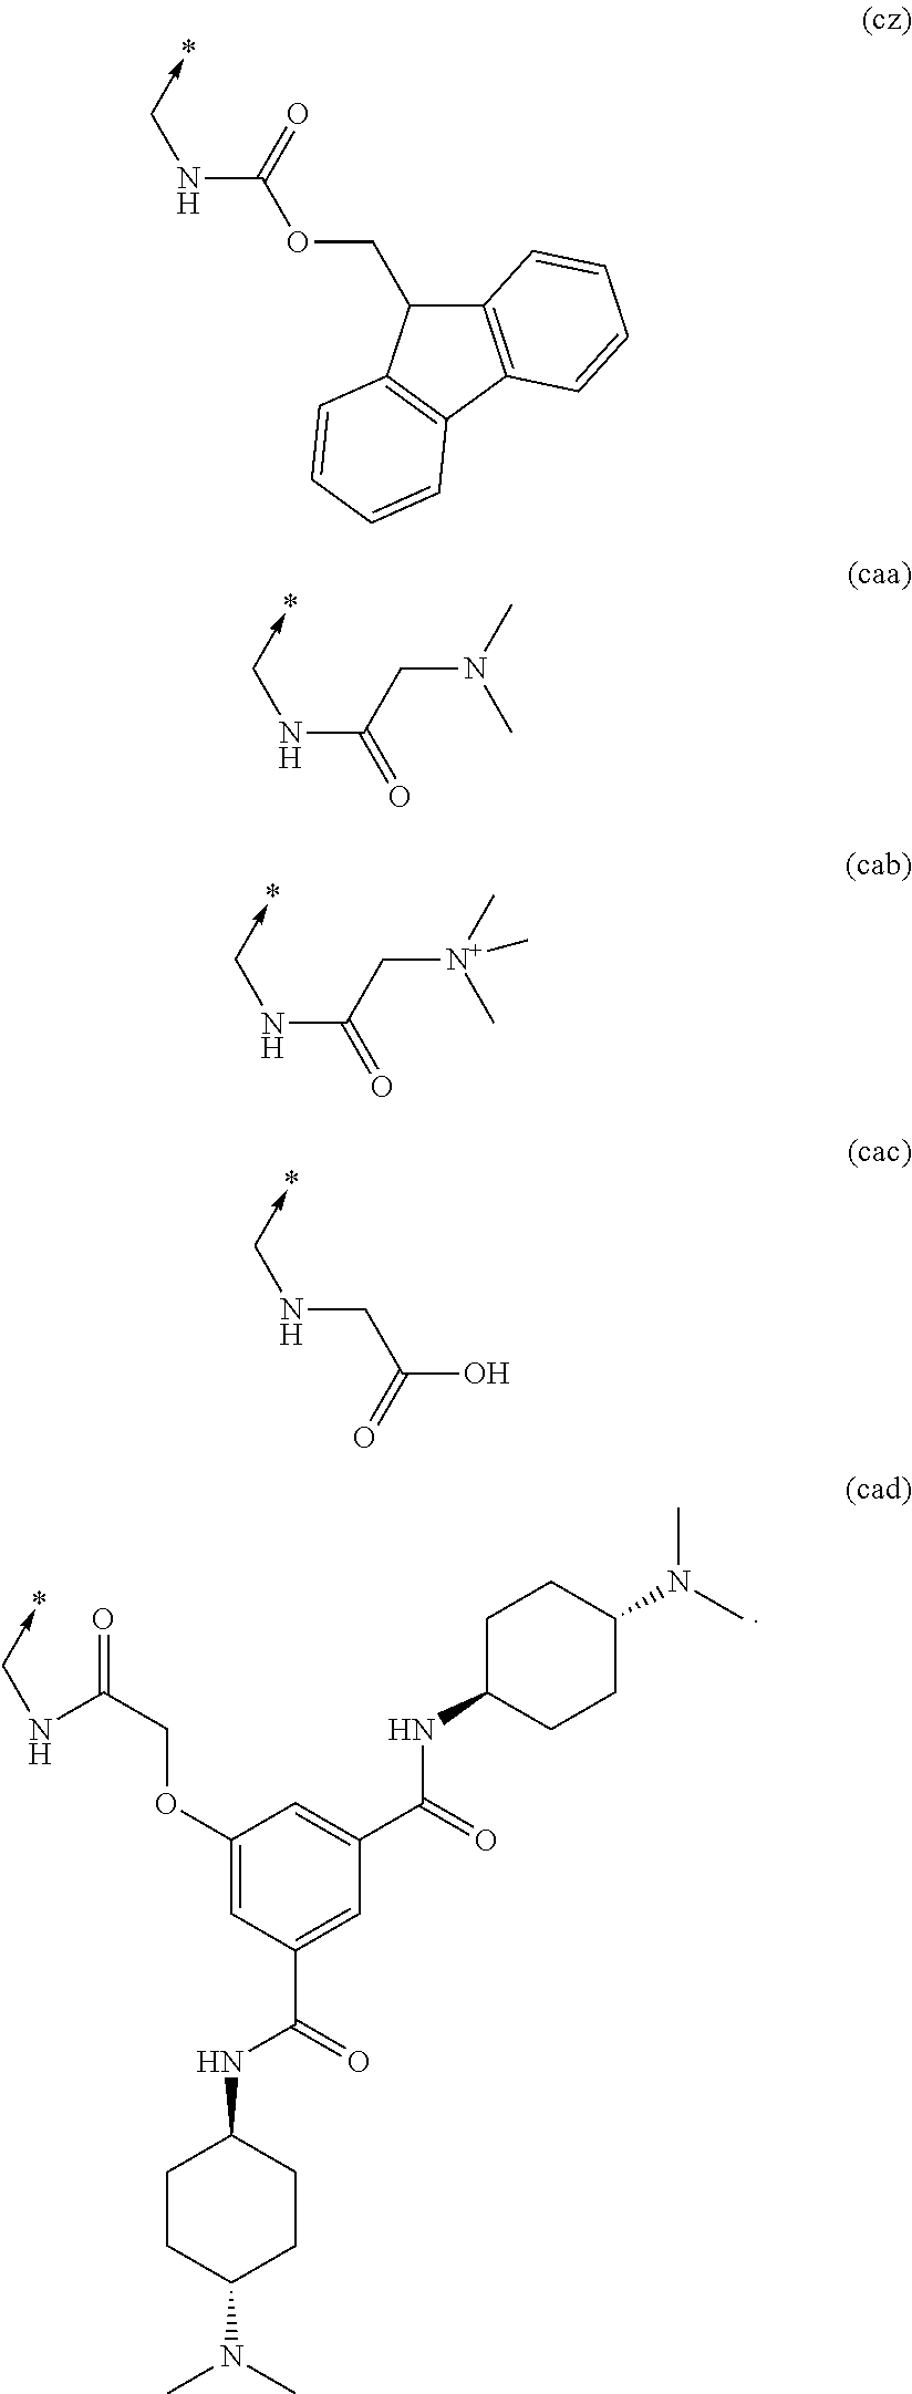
C1(OCC(=O)NC->*)=CC(C(=O)NC2CCC(N(C)C)CC2)=CC(C(=O)NC2CCC(N(C)C)CC2)=C1.C12=C(C3=C(C1COC(NC->*)=O)C=CC=C3)C=CC=C2.C(NC->*)(=O)CN(C)C.C(NC->*)(=O)C[N+](C)(C)C.N(CC(O)=O)C->*
